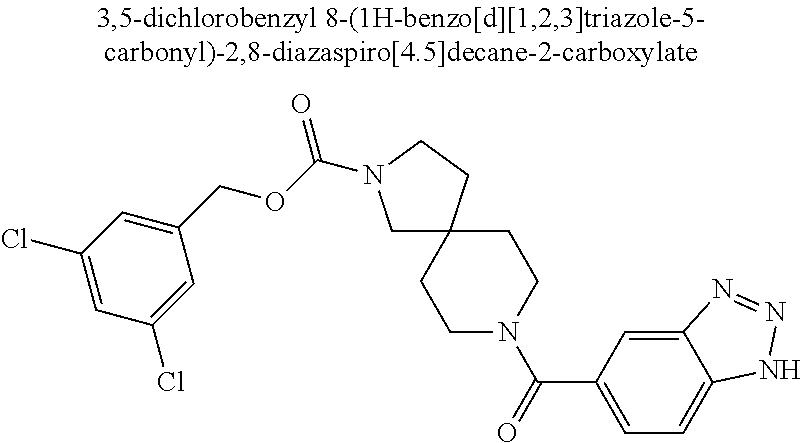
C1(COC(=O)N2CC3(CC2)CCN(C(=O)C2=CC=C4C(=C2)N=NN4)CC3)=CC(Cl)=CC(Cl)=C1
